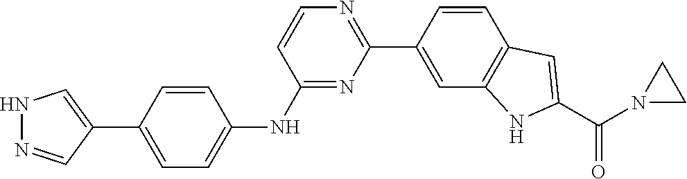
C1=CC2=C(C=C1C1=NC=CC(NC3=CC=C(C4=CNN=C4)C=C3)=N1)NC(C(N1CC1)=O)=C2
